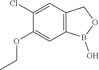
C1(Cl)=CC2=C(C=C1OCC)B(O)OC2
